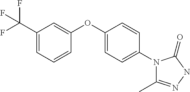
C1=CC(OC2=CC=C(N3C(C)=NNC3=O)C=C2)=CC(C(F)(F)F)=C1
